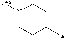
N1([RN6])CCC(C)CC1.*
